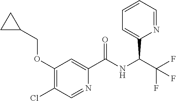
C1(OCC2CC2)=C(Cl)C=NC(C(=O)NC(C2=CC=CC=N2)C(F)(F)F)=C1
